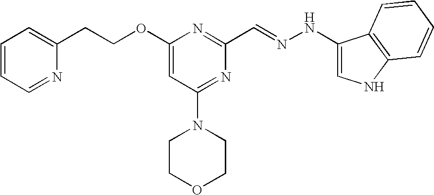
C(COC1=CC(N2CCOCC2)=NC(C=NNC2=CNC3=C2C=CC=C3)=N1)C1=CC=CC=N1
